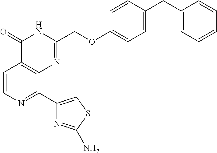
C1=CN=C(C2=CSC(N)=N2)C2=C1C(=O)NC(COC1=CC=C(CC3=CC=CC=C3)C=C1)=N2
